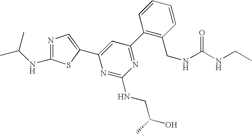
C1(C2=NC(NCC(O)C)=NC(C3=CN=C(NC(C)C)S3)=C2)=C(CNC(NCC)=O)C=CC=C1
